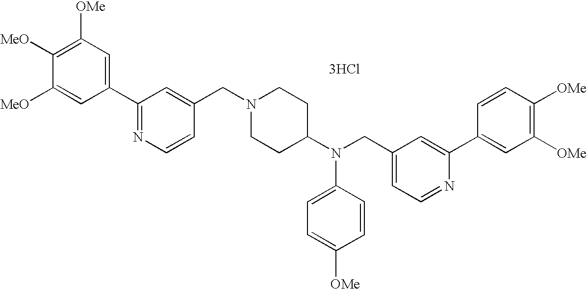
C1=C([MeO])C([MeO])=C([OMe])C=C1C1=NC=CC(CN2CCC(N(CC3=CC=NC(C4=CC([OMe])=C([OMe])C=C4)=C3)C3=CC=C([OMe])C=C3)CC2)=C1.[3HCl]
